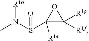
N(S(C1([R1e])C([R1g])([R1f])O1)=O)(C)[R1a]
